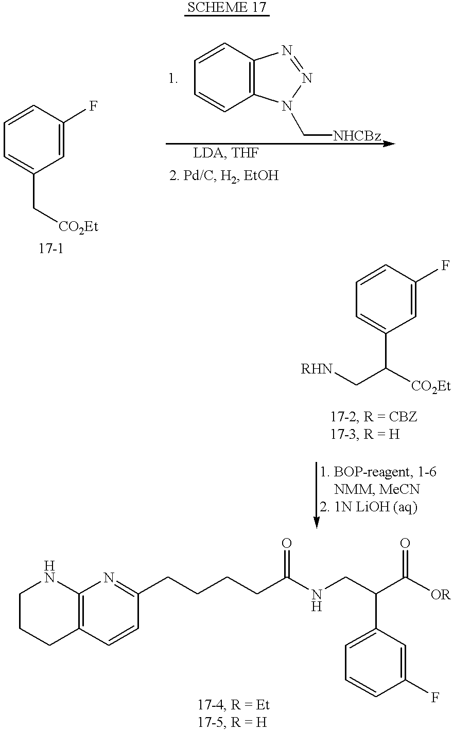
C1=CC(F)=CC(C[CO2Et])=C1.C1=CC2=C(C=C1)N(C[NHCBz])N=N2.C1=CC(F)=CC(C(C[RHN])[CO2Et])=C1.C1CCC2=C(N1)N=C(CCCCC(NCC(C([OR])=O)C1=CC=CC(F)=C1)=O)C=C2
